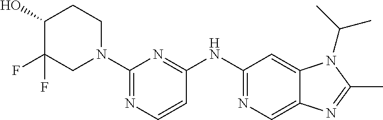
C1(N2CCC(O)C(F)(F)C2)=NC=CC(NC2=NC=C3C(=C2)N(C(C)C)C(C)=N3)=N1
